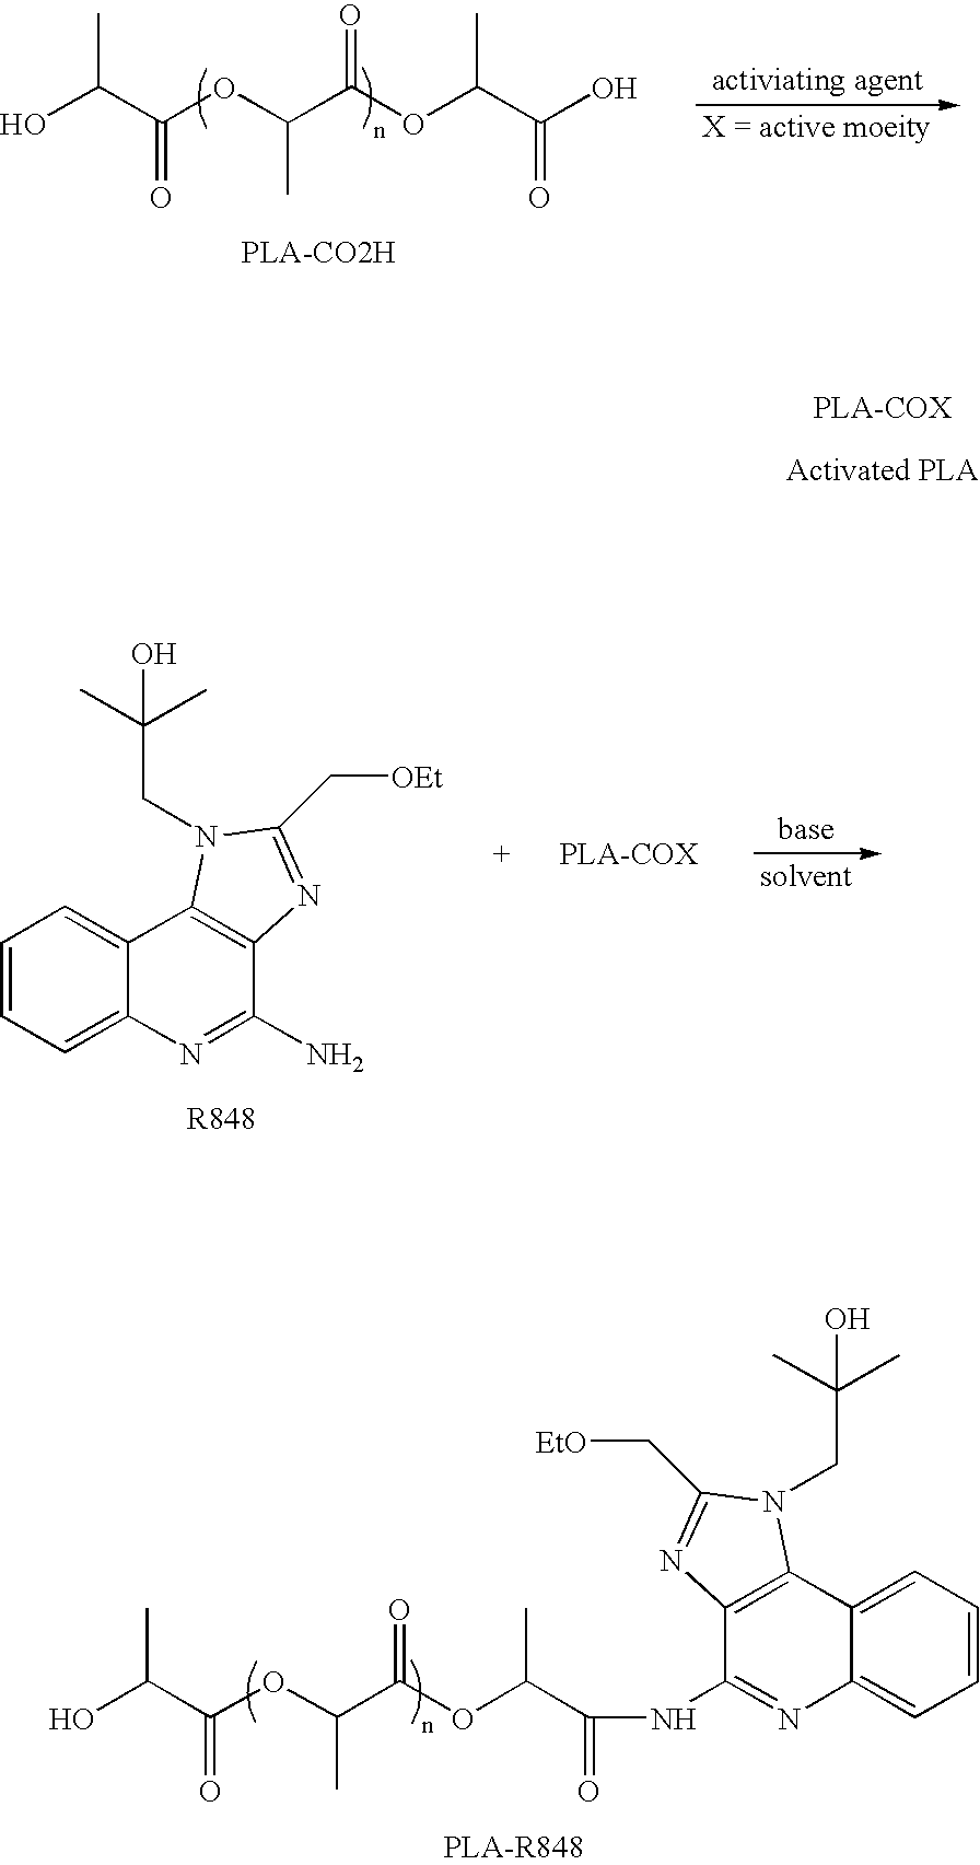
OC(C(OC(C(OC(C(O)=O)C)=O)C)=O)C.[X = active moeity].C1=CC=C2C(=C1)C1=C(C(N)=N2)N=C(C[OEt])N1CC(C)(C)O.OC(C(OC(C(OC(C(NC1=NC2=CC=CC=C2C2=C1N=C(C[EtO])N2CC(C)(C)O)=O)C)=O)C)=O)C
